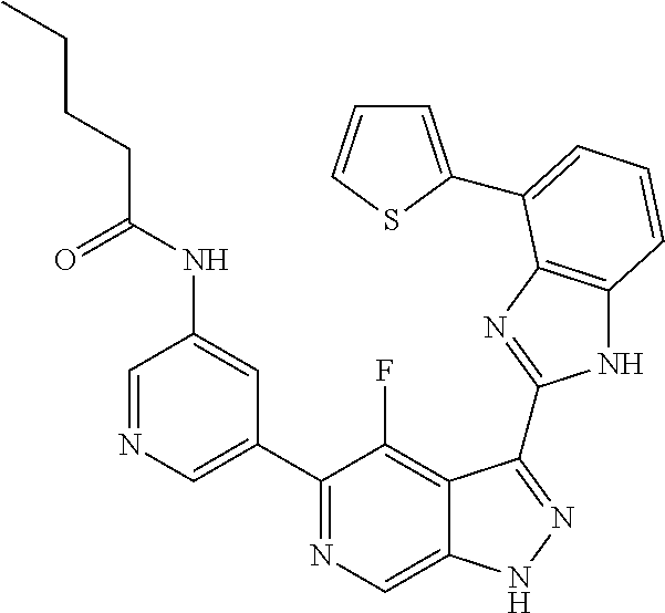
C1=NC=C(C2=NC=C3C(=C2F)C(C2=NC4=C(N2)C=CC=C4C2=CC=CS2)=NN3)C=C1NC(CCCC)=O
